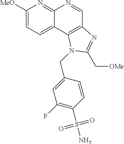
C1([MeO])=CC=C2C(=N1)N=CC1=C2N(CC2=CC(F)=C(S(N)(=O)=O)C=C2)C(C[OMe])=N1
